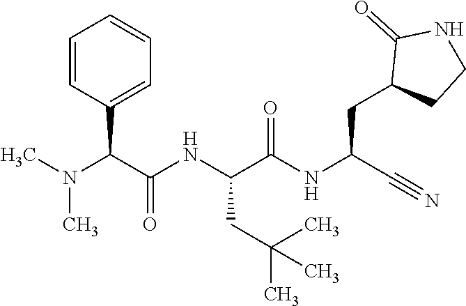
C(C(NC(CC(C)(C)C)C(NC(C#N)CC1CCNC1=O)=O)=O)(N(C)C)C1=CC=CC=C1
